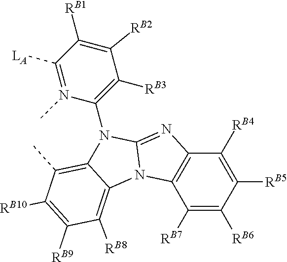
C1(C)=C2C(=C([RB8])C([RB9])=C1[RB10])N1C(=NC3=C1C([RB7])=C([RB6])C([RB5])=C3[RB4])N2C1=C([RB3])C([RB2])=C([RB1])C([LA])=N1C
